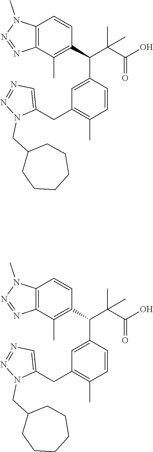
C1=C(C(C(C)(C)C(O)=O)C2=C(C)C3=C(C=C2)N(C)N=N3)C=CC(C)=C1CC1=CN=NN1CC1CCCCCC1.C1=C(C(C(C)(C)C(O)=O)C2=C(C)C3=C(C=C2)N(C)N=N3)C=CC(C)=C1CC1=CN=NN1CC1CCCCCC1
